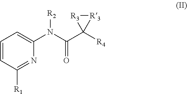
C1=CC([R1])=NC(N(C(C2([R4])[R3][R3]2)=O)[R2])=C1
